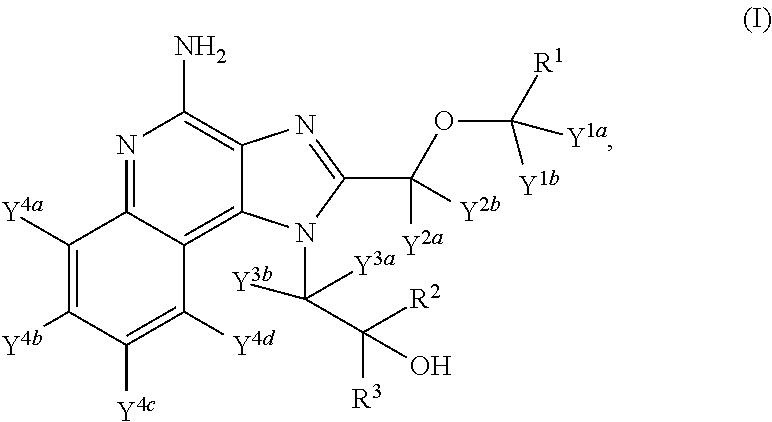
N1=C2C(=C3C(=C1N)N=C(C([Y2a])(OC([R1])([Y1b])[Y1a])[Y2b])N3C([Y3b])([Y3a])C([R3])([R2])O)C([Y4d])=C([Y4c])C([Y4b])=C2[Y4a]
